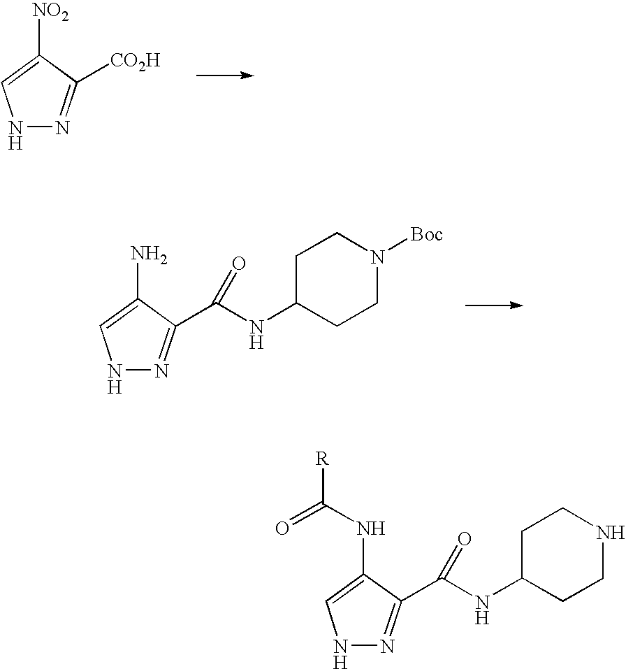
N1N=C([CO2H])C([NO2])=C1.N1N=C(C(NC2CCN([Boc])CC2)=O)C(N)=C1.N1N=C(C(NC2CCNCC2)=O)C(NC(=O)[R])=C1
